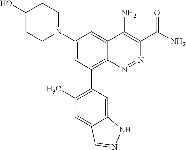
C1(N2CCC(O)CC2)=CC(C2=C(C)C=C3C(=C2)NN=C3)=C2C(=C1)C(N)=C(C(N)=O)N=N2
